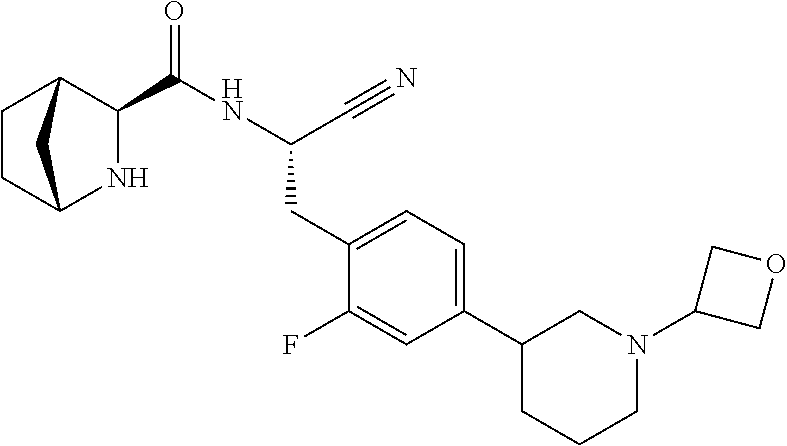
N1C2CCC(C1C(NC(C#N)CC1=CC=C(C3CCCN(C4COC4)C3)C=C1F)=O)C2
